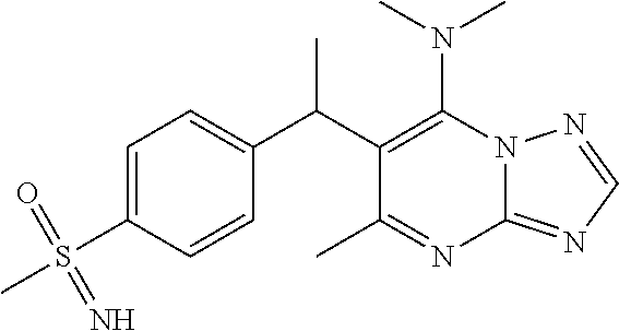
N12C(=NC=N1)N=C(C)C(C(C1=CC=C(S(C)(=O)=N)C=C1)C)=C2N(C)C
